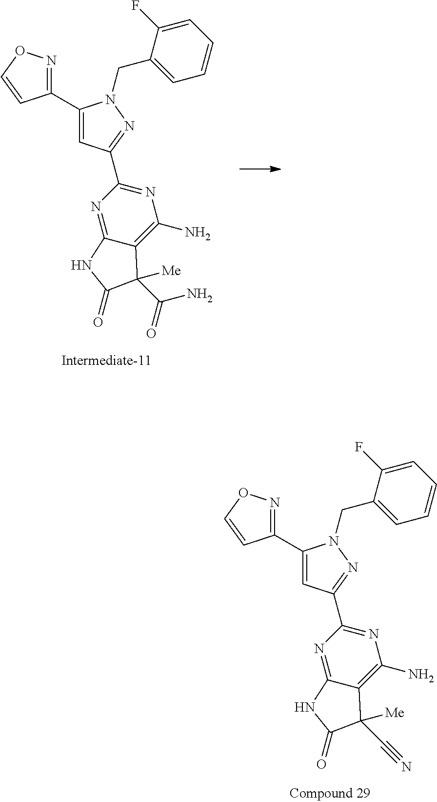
C1(C2=CC(C3=NC(N)=C4C(=N3)NC(=O)C4(C#N)[Me])=NN2CC2=CC=CC=C2F)=NOC=C1.C1(C2=CC(C3=NC(N)=C4C(=N3)NC(=O)C4(C(=O)N)[Me])=NN2CC2=CC=CC=C2F)=NOC=C1
